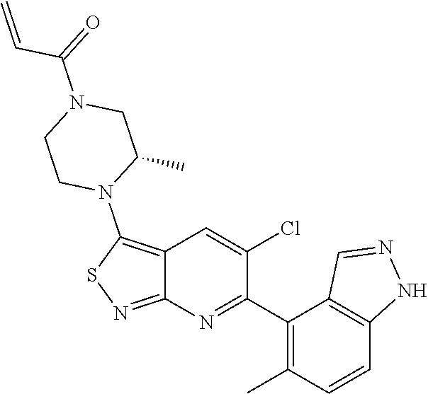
C1(C2=NC3=NSC(N4C(C)CN(C(=O)C=C)CC4)=C3C=C2Cl)=C(C)C=CC2=C1C=NN2
